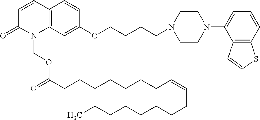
C12=C(C=C(OCCCCN3CCN(C4=CC=CC5=C4C=CS5)CC3)C=C1)N(COC(=O)CCCCCCCC=CCCCCCCCC)C(=O)C=C2
